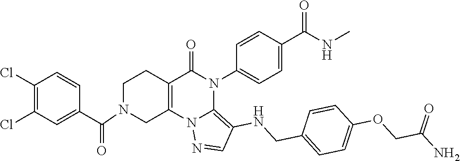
C1(Cl)=C(Cl)C=C(C(=O)N2CC3=C(CC2)C(=O)N(C2=CC=C(C(NC)=O)C=C2)C2=C(NCC4=CC=C(OCC(N)=O)C=C4)C=NN32)C=C1
